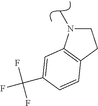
C1CC2=C(C=C(C(F)(F)F)C=C2)N1C
